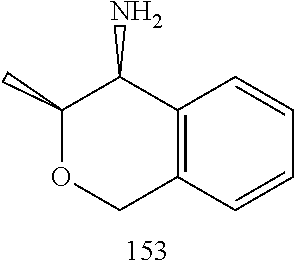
C1(C)OCC2=C(C1N)C=CC=C2
